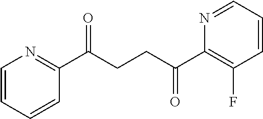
C1(C(CCC(C2=C(F)C=CC=N2)=O)=O)=NC=CC=C1
